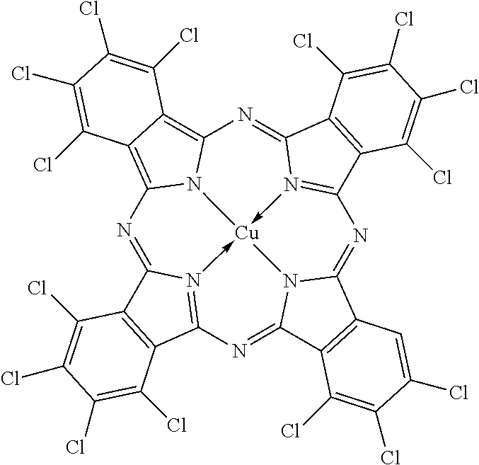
N1=C2N3->[Cu]45-N6=C(C7=C(C6=NC6=C8C(=C1N64)C(Cl)=C(Cl)C(Cl)=C8Cl)C(Cl)=C(Cl)C(Cl)=C7Cl)N=C1N5C(=NC=3C3=C2C(Cl)=C(Cl)C(Cl)=C3Cl)C2=C1C=C(Cl)C(Cl)=C2Cl
